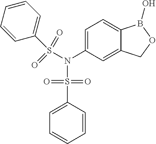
C1=C(N(S(=O)(=O)C2=CC=CC=C2)S(=O)(=O)C2=CC=CC=C2)C=C2C(=C1)B(O)OC2
